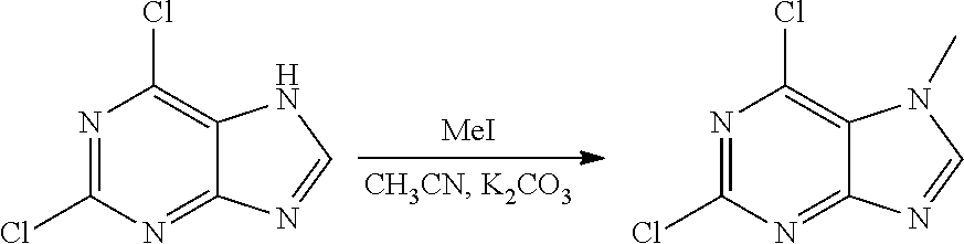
N1=C(Cl)N=C2C(=C1Cl)NC=N2.[MeI].N1=C(Cl)N=C2C(=C1Cl)N(C)C=N2
